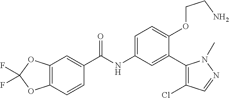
C12=C(C=CC(C(=O)NC3=CC=C(OCCN)C(C4=C(Cl)C=NN4C)=C3)=C1)OC(F)(F)O2
